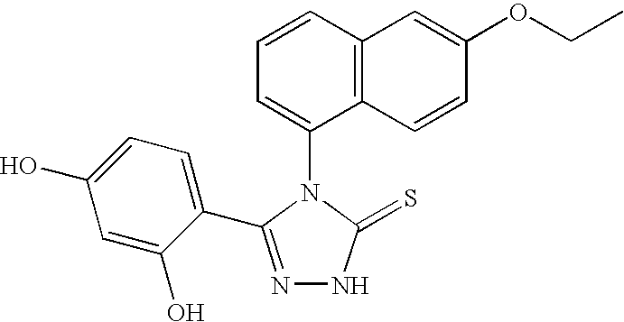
C1(N2C(=S)NN=C2C2=CC=C(O)C=C2O)=CC=CC2=C1C=CC(OCC)=C2
